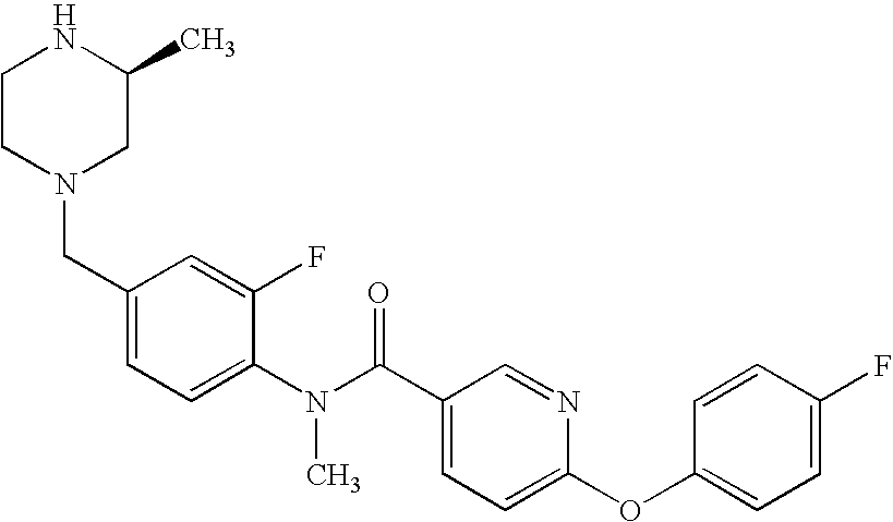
C1CN(CC2=CC=C(N(C(C3=CC=C(OC4=CC=C(F)C=C4)N=C3)=O)C)C(F)=C2)CC(C)N1
